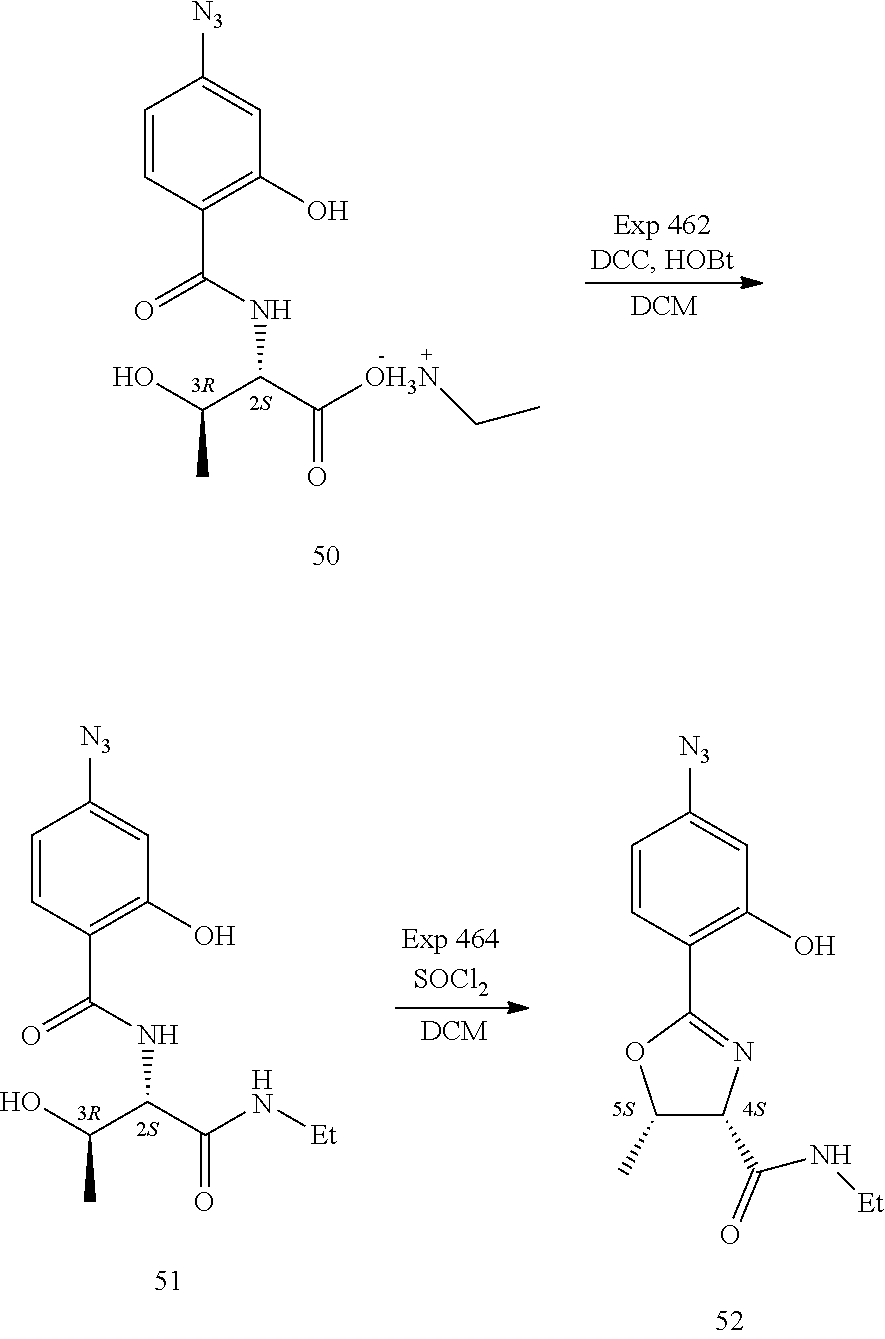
C1=CC(C(NC(C([OH3N]CC)=O)C(O)C)=O)=C(O)C=C1[N3].C1=CC(C(NC(C(N[Et])=O)C(O)C)=O)=C(O)C=C1[N3].C1=CC(C2=NC(C(N[Et])=O)C(C)O2)=C(O)C=C1[N3]
